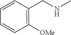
C1=CC(CNC)=C([OMe])C=C1
